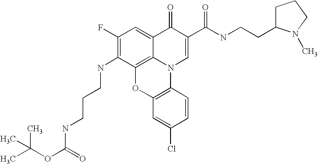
C1(F)=C(NCCCNC(OC(C)(C)C)=O)C2=C3C(=C1)C(=O)C(C(NCCC1CCCN1C)=O)=CN3C1=C(O2)C=C(Cl)C=C1
